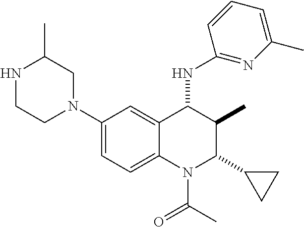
C1(N2CC(C)NCC2)=CC=C2C(=C1)C(NC1=NC(C)=CC=C1)C(C)C(C1CC1)N2C(C)=O
